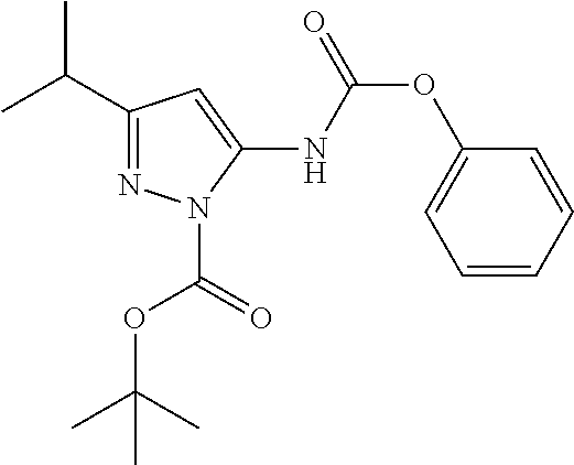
C1=CC=CC(OC(=O)NC2=CC(C(C)C)=NN2C(=O)OC(C)(C)C)=C1
